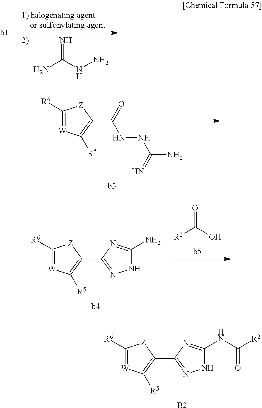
[b1].NC(NN)=N.[b3].C1([R6])=[W]C([R5])=C(C(=O)NNC(N)=N)[Z]1.[b4].C1([R6])=[W]C([R5])=C(C2=NNC(N)=N2)[Z]1.[R2]C(O)=O.[B2].C1([R6])=[W]C([R5])=C(C2=NNC(NC([R2])=O)=N2)[Z]1
